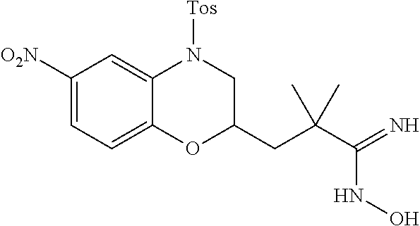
C1([O2N])=CC=C2C(=C1)N([Tos])CC(CC(C(=N)NO)(C)C)O2
